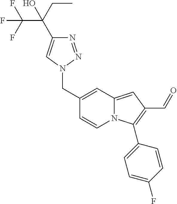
C(C1=CC2=CC(C=O)=C(C3=CC=C(F)C=C3)N2C=C1)N1C=C(C(CC)(O)C(F)(F)F)N=N1
